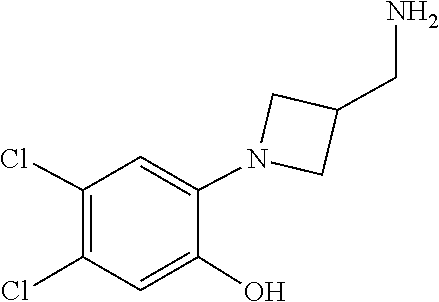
C1(CN)CN(C2=CC(Cl)=C(Cl)C=C2O)C1
